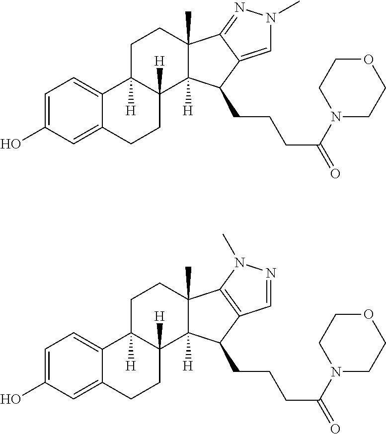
C1=C(O)C=C2C(=C1)C1([H])C([H])(CC2)C2([H])C(C)(CC1)C1=NN(C)C=C1C2CCCC(=O)N1CCOCC1.C1=C(O)C=C2C(=C1)C1([H])C([H])(CC2)C2([H])C(C)(CC1)C1=C(C2CCCC(=O)N2CCOCC2)C=NN1C
